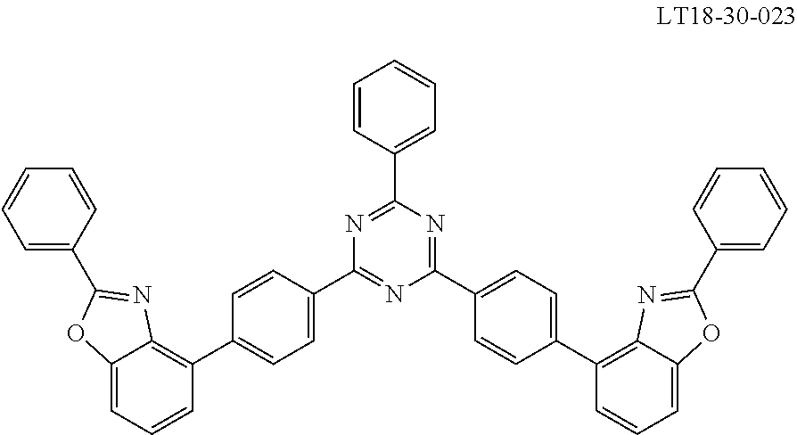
C1(C2=CC=C(C3=C4C(=CC=C3)OC(C3=CC=CC=C3)=N4)C=C2)=NC(C2=CC=CC=C2)=NC(C2=CC=C(C3=C4C(=CC=C3)OC(C3=CC=CC=C3)=N4)C=C2)=N1
